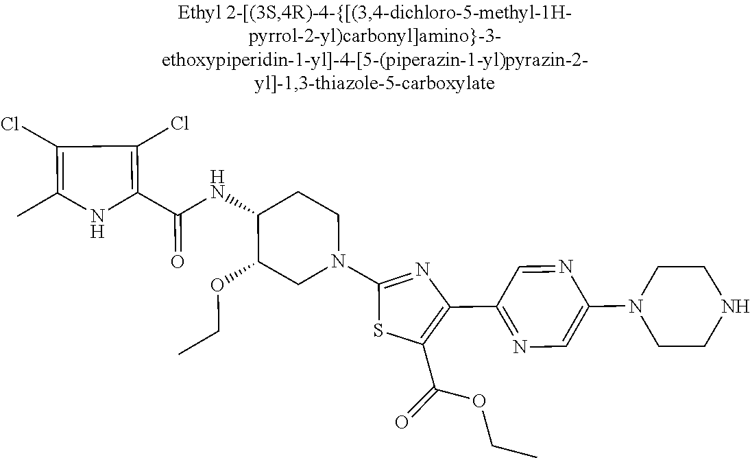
C1(Cl)=C(C)NC(C(=O)NC2C(OCC)CN(C3=NC(C4=NC=C(N5CCNCC5)N=C4)=C(C(=O)OCC)S3)CC2)=C1Cl
